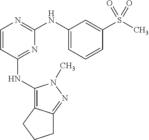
C1=CC(NC2=C3C(=NN2C)CCC3)=NC(NC2=CC=CC(S(C)(=O)=O)=C2)=N1
